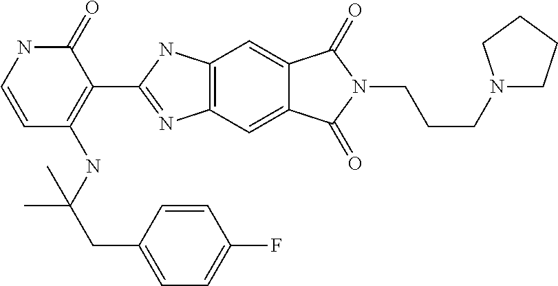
C1=CNC(=O)C(C2=NC3=C(N2)C=C2C(=C3)C(=O)N(CCCN3CCCC3)C2=O)=C1NC(CC1=CC=C(F)C=C1)(C)C
